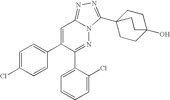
C1=C(Cl)C=CC(C2=CC3=NN=C(C45CCC(O)(CC4)CC5)N3N=C2C2=CC=CC=C2Cl)=C1
